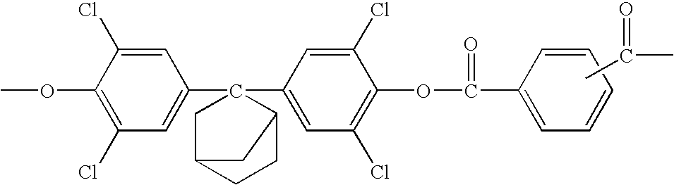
CC(=O)C.COC1=C(Cl)C=C(C2(C3=CC(Cl)=C(OC(=O)C4=CC=CC=C4)C(Cl)=C3)CC3CCC2C3)C=C1Cl
